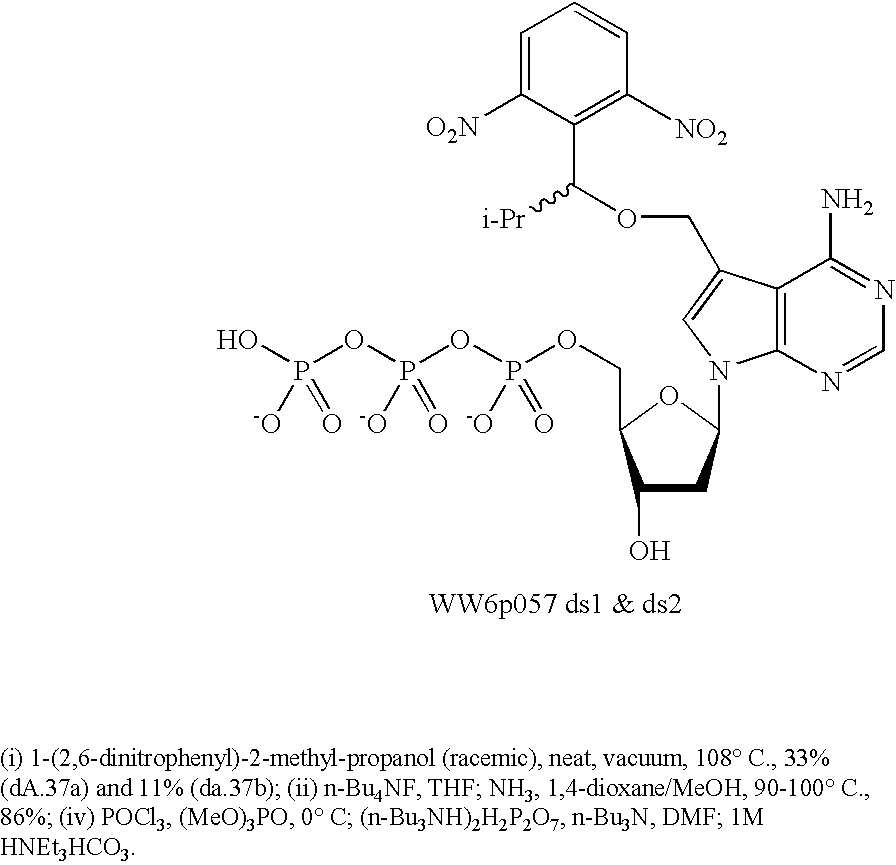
C12=C(C(COC([i-Pr])C3=C([NO2])C=CC=C3[O2N])=CN1C1CC(O)C(COP(OP(OP(O)(=O)[-O])([-O])=O)([-O])=O)O1)C(N)=NC=N2
